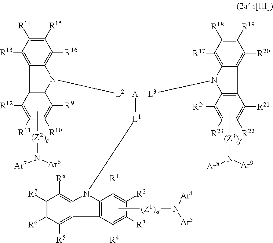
[L2]([A]([L3]N1C2=C(C3=C([R20])C([R19])=C([R18])C([R17])=C13)C([R21])=C([R22])C([R23])=C2[R24])[L1]N1C2=C(C([R4])=C([R3])C([R2])=C2[R1])C2=C([R5])C([R6])=C([R7])C([R8])=C21)N1C2=C([R16])C([R15])=C([R14])C([R13])=C2C2=C1C([R9])=C([R10])C([R11])=C2[R12].C[(Z1)d]N([Ar5])[Ar4].C[(Z2)e]N([Ar7])[Ar6].C[(Z3)f]N([Ar8])[Ar9]
